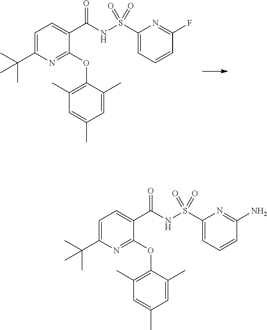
C1=C(C(C)(C)C)N=C(OC2=C(C)C=C(C)C=C2C)C(C(NS(C2=CC=CC(F)=N2)(=O)=O)=O)=C1.C1=C(C(C)(C)C)N=C(OC2=C(C)C=C(C)C=C2C)C(C(NS(C2=CC=CC(N)=N2)(=O)=O)=O)=C1
